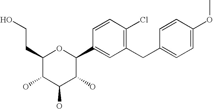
C1(CCO)C(O)C(O)C(O)C(C2=CC(CC3=CC=C(OC)C=C3)=C(Cl)C=C2)O1
